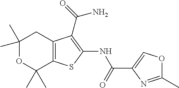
C1(C)(C)OC(C)(C)C2=C(C1)C(C(=O)N)=C(NC(C1=COC(C)=N1)=O)S2
